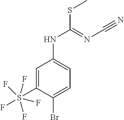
C1(S(F)(F)(F)(F)F)=CC(NC(=NC#N)SC)=CC=C1Br
